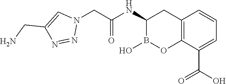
C1(NC(=O)CN2C=C(CN)N=N2)B(O)OC2=C(C1)C=CC=C2C(O)=O
